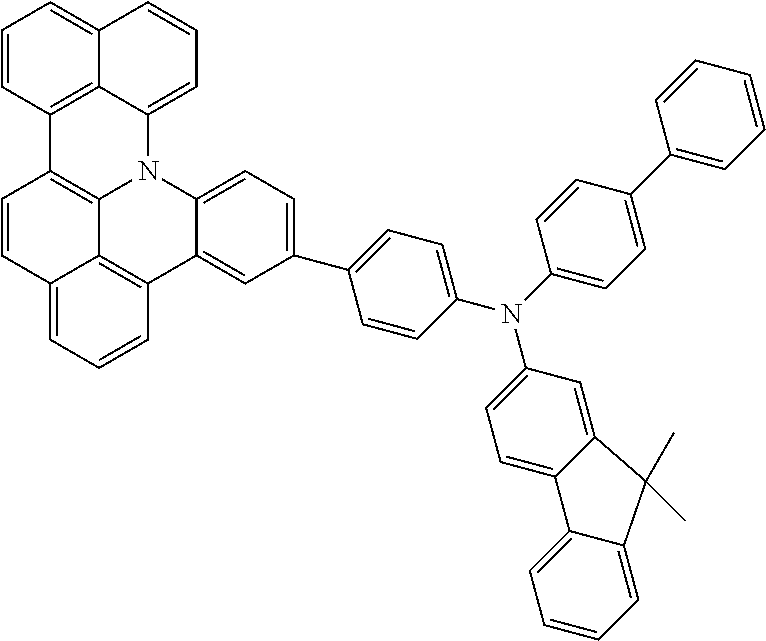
C1=CC2=CC=CC3=C2C2=C1C1=C4C(=CC=CC4=CC=C1)N2C1=CC=C(C2=CC=C(N(C4=CC=C(C5=CC=CC=C5)C=C4)C4=CC=C5C(=C4)C(C)(C)C4=CC=CC=C54)C=C2)C=C13
